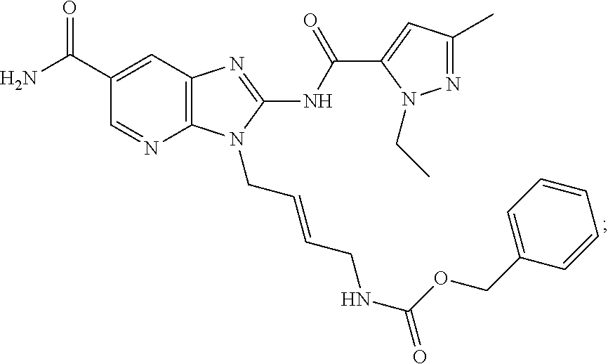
C12=C(N=C(NC(C3=CC(C)=NN3CC)=O)N1CC=CCNC(OCC1=CC=CC=C1)=O)C=C(C(N)=O)C=N2
